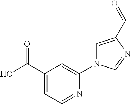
OC(C1=CC=NC(N2C=C(C=O)N=C2)=C1)=O
